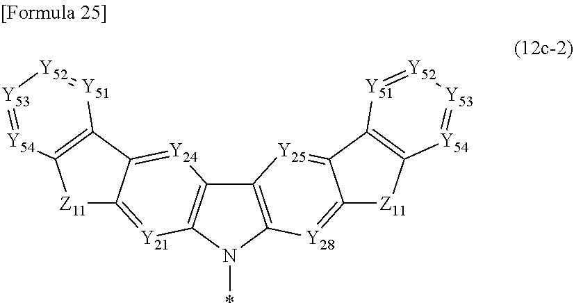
C12=C(N(*)C3=C1[Y24]=C1C(=[Y21]3)[Z11]C3=C1[Y51]=[Y52][Y53]=[Y54]3)[Y28]=C1C(=[Y25]2)C2=C([Z11]1)[Y54]=[Y53][Y52]=[Y51]2
